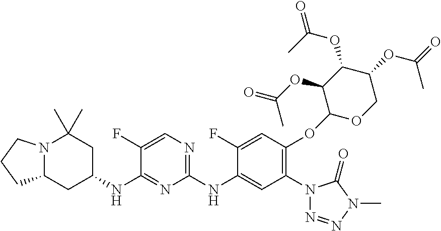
N12C(CC(NC3=NC(NC4=CC(N5N=NN(C)C5=O)=C(OC5OCC(OC(=O)C)C(OC(=O)C)C5OC(=O)C)C=C4F)=NC=C3F)CC1(C)C)CCC2
